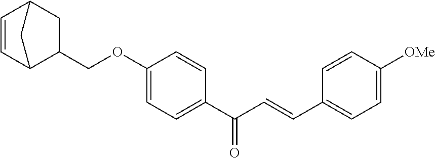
C1C2C=CC(C1COC1=CC=C(C(C=CC3=CC=C([OMe])C=C3)=O)C=C1)C2
